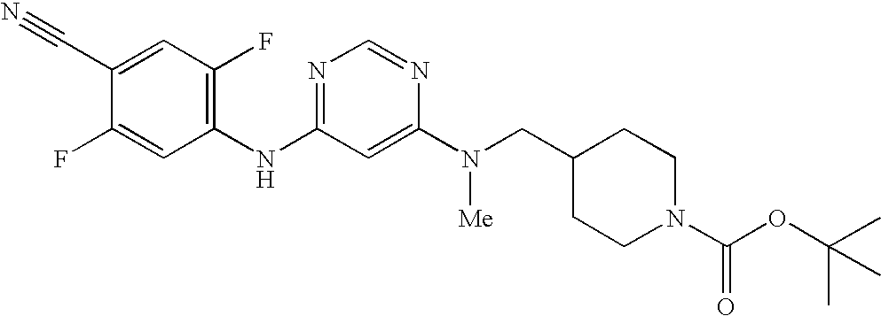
C1(C#N)=CC(F)=C(NC2=NC=NC(N(CC3CCN(C(OC(C)(C)C)=O)CC3)[Me])=C2)C=C1F
